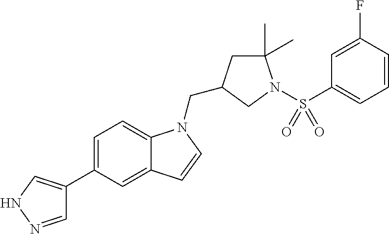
C1=NNC=C1C1=CC=C2C(=C1)C=CN2CC1CC(C)(C)N(S(C2=CC=CC(F)=C2)(=O)=O)C1
